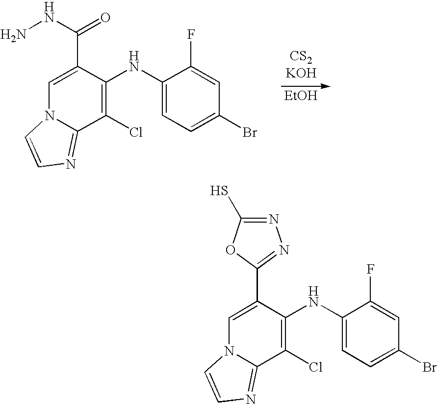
C1(Cl)=C(NC2=CC=C(Br)C=C2F)C(C(=O)NN)=CN2C1=NC=C2.[EtOH].C1(Cl)=C(NC2=CC=C(Br)C=C2F)C(C2=NN=C(S)O2)=CN2C1=NC=C2
